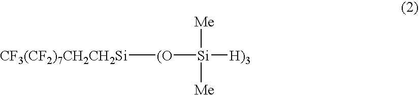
[CF3(CF2)7CH2CH2Si][(O][Si]([H)3])([Me])[Me]
